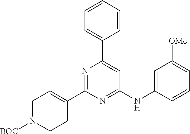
C1=C(C2=CC(NC3=CC([OMe])=CC=C3)=NC(C3=CCN([BOC])CC3)=N2)C=CC=C1
